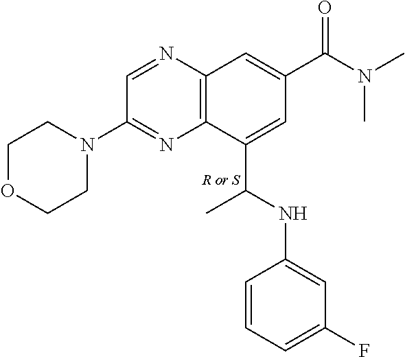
C(C1=CC(C(N(C)C)=O)=CC2=C1N=C(N1CCOCC1)C=N2)(NC1=CC(F)=CC=C1)C
